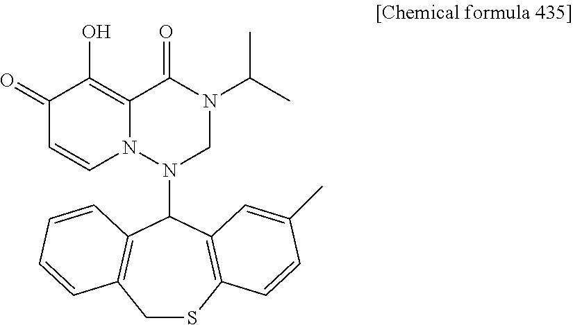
C1SC2=C(C(N3CN(C(C)C)C(=O)C4=C(O)C(=O)C=CN34)C3=C1C=CC=C3)C=C(C)C=C2
